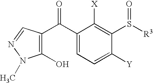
C1(C(=O)C2=C(O)N(C)N=C2)=CC=C([Y])C(S([R3])=O)=C1[X]
